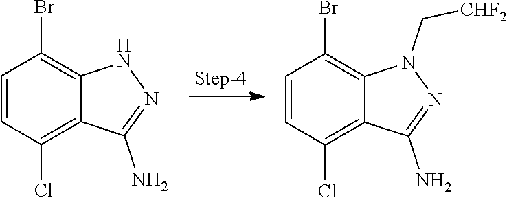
N1=C(N)C2=C(Cl)C=CC(Br)=C2N1.N1(C[CHF2])N=C(N)C2=C(Cl)C=CC(Br)=C12
